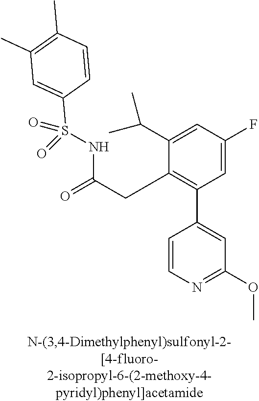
C1=C(F)C=C(C(C)C)C(CC(NS(C2=CC(C)=C(C)C=C2)(=O)=O)=O)=C1C1=CC(OC)=NC=C1
